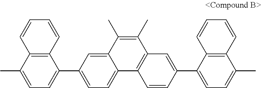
C12=C(C(C)=CC=C1C1=CC=C3C(=C1)C(C)=C(C)C1=C3C=CC(C3=CC=C(C)C4=C3C=CC=C4)=C1)C=CC=C2
